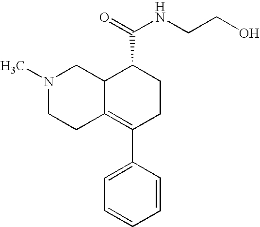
N1(C)CCC2=C(C3=CC=CC=C3)CCC(C(=O)NCCO)C2C1
